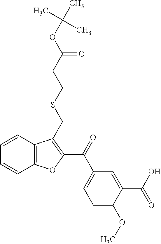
C12=C(C=CC=C1)C(CSCCC(OC(C)(C)C)=O)=C(C(=O)C1=CC=C(OC)C(C(O)=O)=C1)O2
